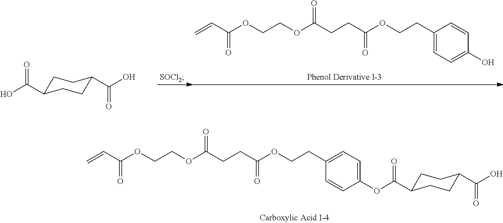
OC(=O)C1CCC(C(O)=O)CC1.O(CCOC(CCC(OCCC1=CC=C(O)C=C1)=O)=O)C(C=C)=O.O(C(=O)C1CCC(C(O)=O)CC1)C1=CC=C(CCOC(CCC(OCCOC(C=C)=O)=O)=O)C=C1
